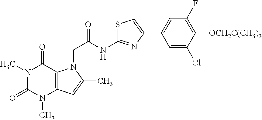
N1(C)C(=O)N(C)C2=C(C1=O)N(CC(=O)NC1=NC(C3=CC(F)=C([OCH2C(CH3)3])C(Cl)=C3)=CS1)C(C)=C2
